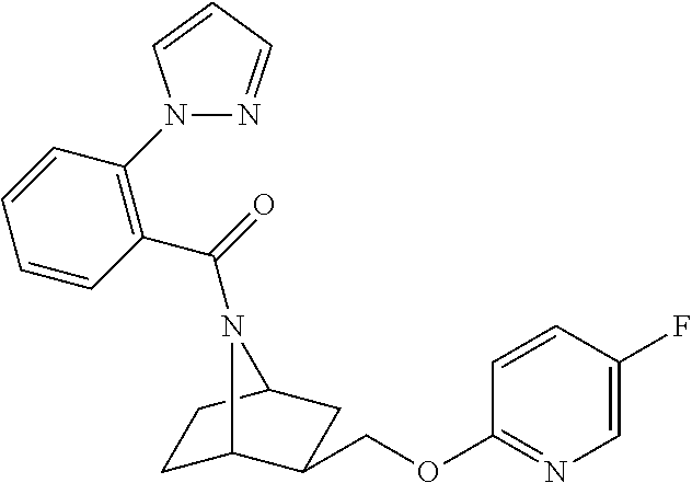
C1C2C(COC3=NC=C(F)C=C3)CC(C1)N2C(=O)C1=C(N2N=CC=C2)C=CC=C1
